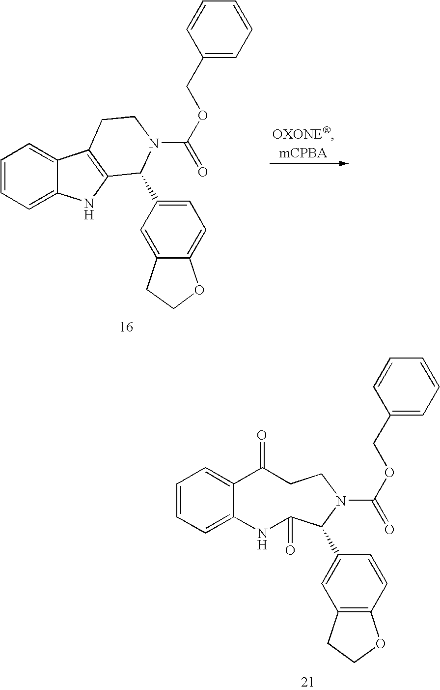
C1=CC=C2C(=C1)C(=O)CCN(C(OCC1=CC=CC=C1)=O)C(C1=CC3=C(C=C1)OCC3)C(=O)N2.C1=CC=C2C(=C1)C1=C(N2)C(C2=CC=C3C(=C2)CCO3)N(C(OCC2=CC=CC=C2)=O)CC1
